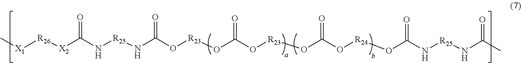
[X2](C(N[R25]NC(O[R23]OC(O[R23]OC(O[R24]OC(N[R25]NC(C)=O)=O)=O)=O)=O)=O)[R26][X1]C
